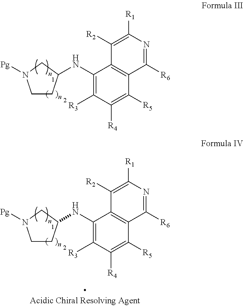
C1CC(NC2=C([R3])C([R4])=C([R5])C3=C2C([R2])=C([R1])N=C3[R6])CN1[Pg].C1CC(NC2=C([R3])C([R4])=C([R5])C3=C2C([R2])=C([R1])N=C3[R6])CN1[Pg]
